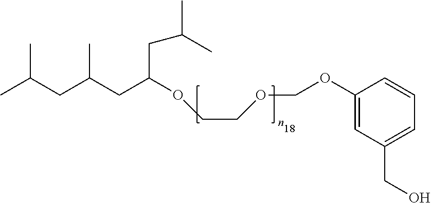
O(C(CC(CC(C)C)C)CC(C)C)CCOCOC1=CC(CO)=CC=C1
